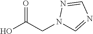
OC(CN1C=NC=N1)=O
